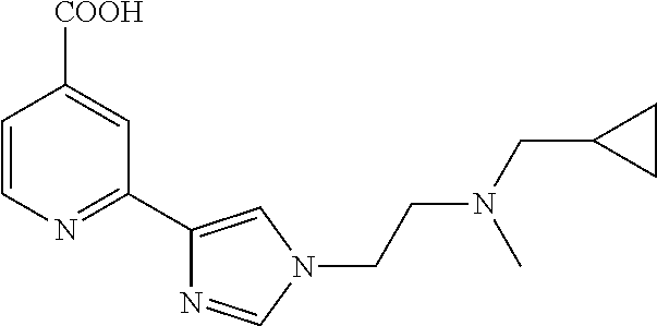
N1(CCN(CC2CC2)C)C=C(C2=NC=CC([COOH])=C2)N=C1
